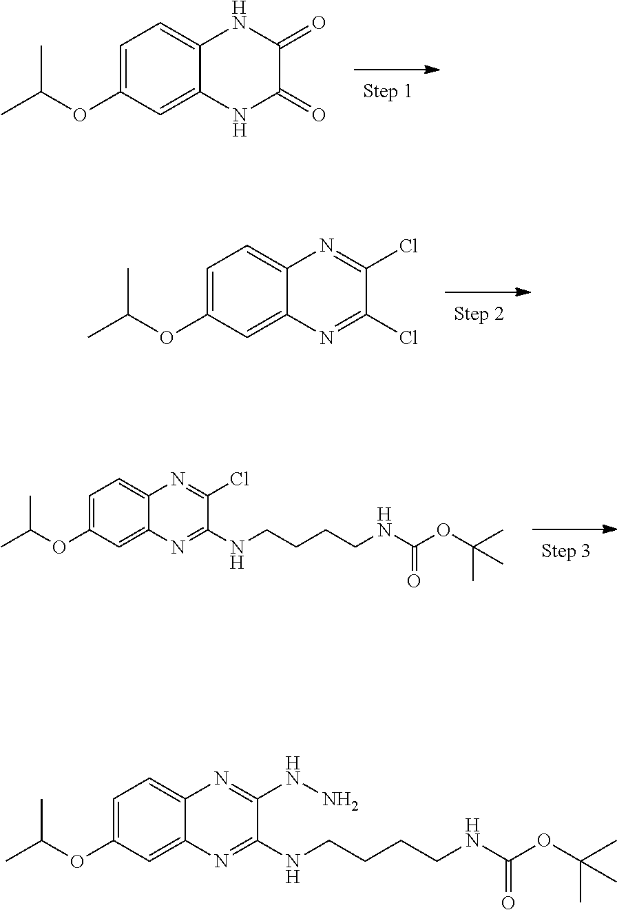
C1=C(OC(C)C)C=C2C(=C1)N=C(Cl)C(Cl)=N2.C1=C(OC(C)C)C=C2C(=C1)NC(=O)C(=O)N2.N(CCCCNC(OC(C)(C)C)=O)C1=NC2=CC(OC(C)C)=CC=C2N=C1Cl.N(CCCCNC(OC(C)(C)C)=O)C1=NC2=CC(OC(C)C)=CC=C2N=C1NN
